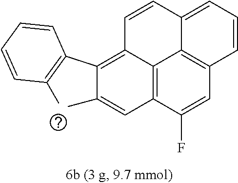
C12=C3C(F)=CC4=C1C(=CC=C4)C=CC2=C(C1=C(C)C=CC=C1)C(C)=C3
